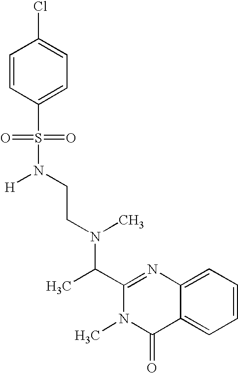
C(C1=NC2=CC=CC=C2C(=O)N1C)(C)N(C)CCN([H])S(C1=CC=C(Cl)C=C1)(=O)=O
